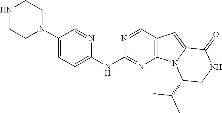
C1(NC2=CC=C(N3CCNCC3)C=N2)=NC2=C(C=N1)C=C1N2C(C(C)C)CNC1=O
